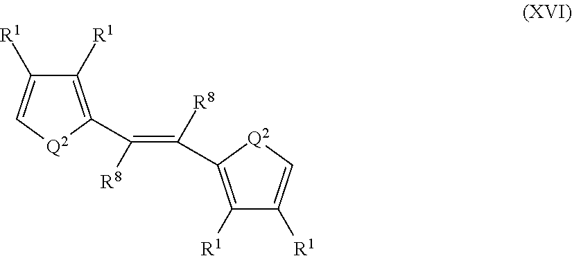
C1([R1])=C(C([R8])=C([R8])C2=C([R1])C([R1])=C[Q2]2)[Q2]C=C1[R1]
